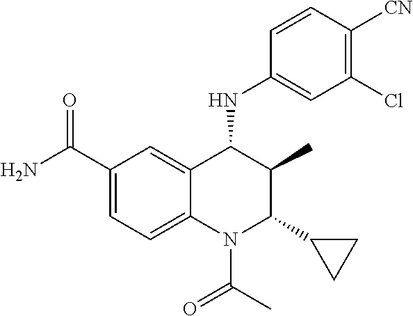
C1(C(N)=O)=CC=C2C(=C1)C(NC1=CC(Cl)=C([CN])C=C1)C(C)C(C1CC1)N2C(C)=O
